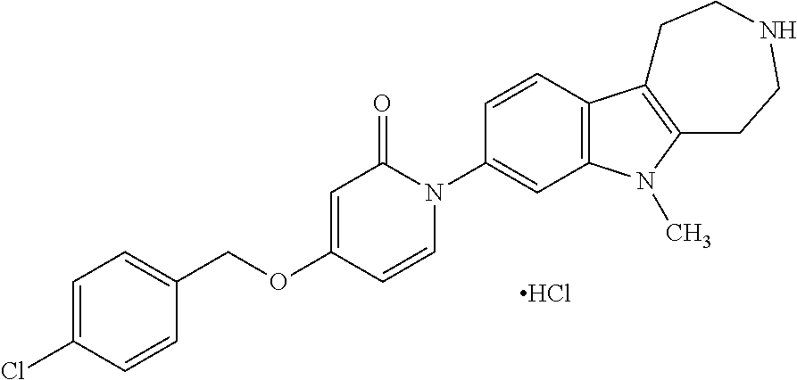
C1=C(Cl)C=CC(COC2=CC(=O)N(C3=CC4=C(C=C3)C3=C(N4C)CCNCC3)C=C2)=C1.Cl
